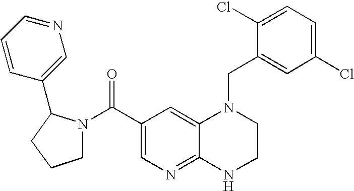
N1(C(C2=CN=C3C(=C2)N(CC2=CC(Cl)=CC=C2Cl)CCN3)=O)CCCC1C1=CN=CC=C1
